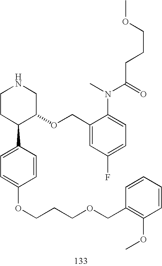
C1CC(C2=CC=C(OCCCOCC3=C(OC)C=CC=C3)C=C2)C(OCC2=CC(F)=CC=C2N(C)C(=O)CCCOC)CN1
